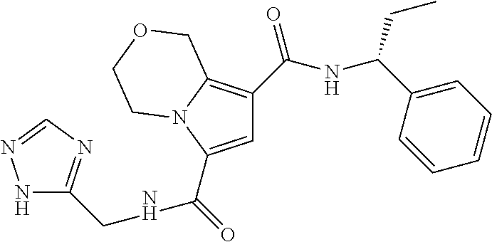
C1=C(C(=O)NCC2=NC=NN2)N2C(=C1C(NC(C1=CC=CC=C1)CC)=O)COCC2
